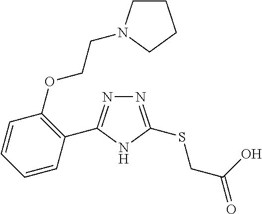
N1=C(SCC(O)=O)NC(C2=C(OCCN3CCCC3)C=CC=C2)=N1
